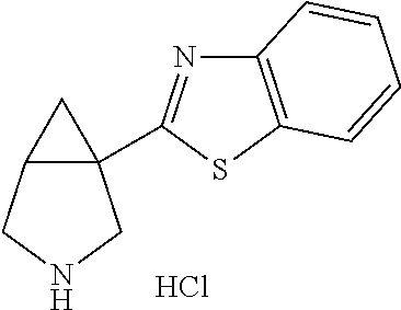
C12(C3=NC4=C(S3)C=CC=C4)C(CNC1)C2.Cl
